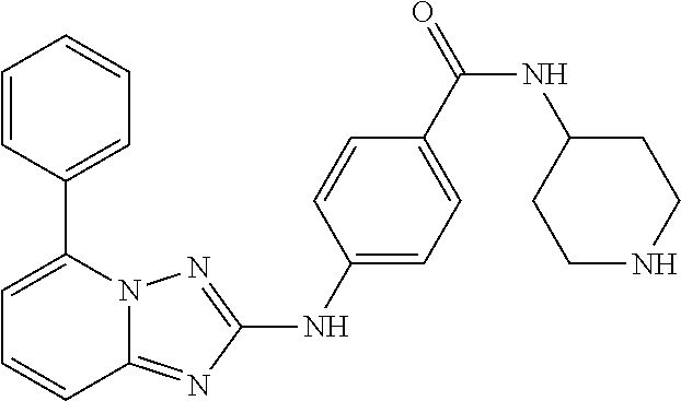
N12C(=NC(NC3=CC=C(C(=O)NC4CCNCC4)C=C3)=N1)C=CC=C2C1=CC=CC=C1
